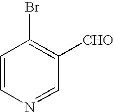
C1=CN=CC([CHO])=C1Br
